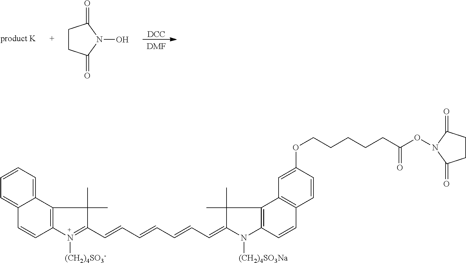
[DCC].[DMF].C1CC(=O)N(O)C1=O.C1=CC=C2C(=C1)C=CC1=C2C(C)(C)C(C=CC=CC=CC=C2N([(CH2)4SO3Na])C3=C(C2(C)C)C2=C(C=C3)C=CC(OCCCCCC(ON3C(=O)CCC3=O)=O)=C2)=N1[(CH2)4SO3-]
